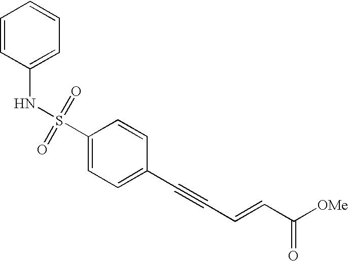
C1=CC(NS(C2=CC=C(C#CC=CC([OMe])=O)C=C2)(=O)=O)=CC=C1
